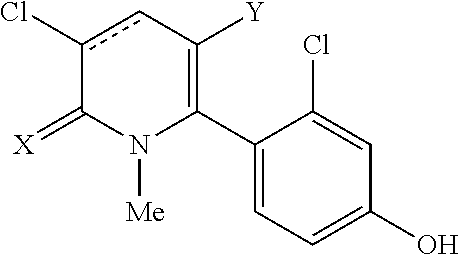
C1(C2=C([Y])cc(Cl)C(=[X])N2[Me])=CC=C(O)C=C1Cl
